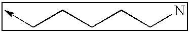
C(CN)CCC->C
